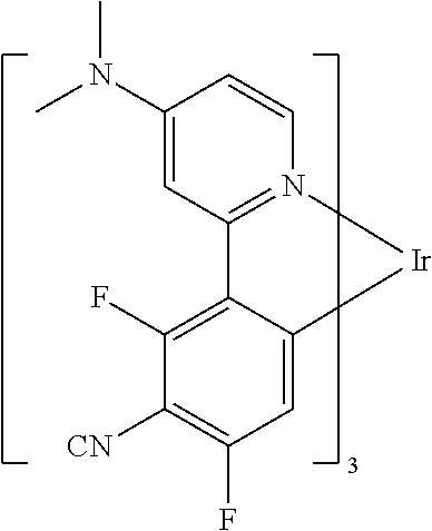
C1(N(C)C)=CC2=N(C=C1)[Ir]C1=CC(F)=C([CN])C(F)=C21
